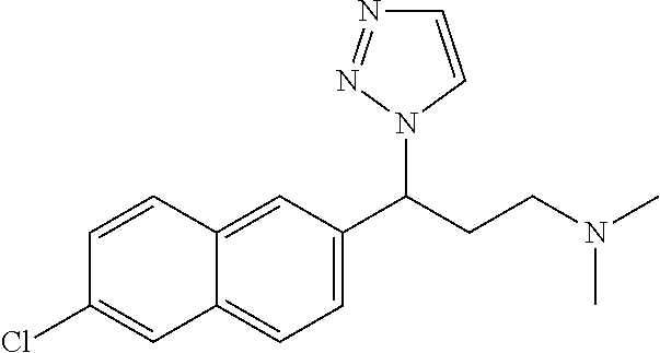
C1=C2C(=CC=C1C(CCN(C)C)N1C=CN=N1)C=C(Cl)C=C2
